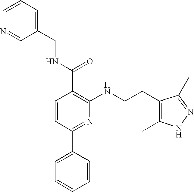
C1(CCNC2=C(C(NCC3=CC=CN=C3)=O)C=CC(C3=CC=CC=C3)=N2)=C(C)NN=C1C
